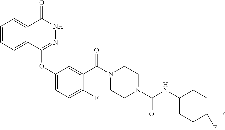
C1=CC=C2C(=C1)C(=O)NN=C2OC1=CC=C(F)C(C(N2CCN(C(NC3CCC(F)(F)CC3)=O)CC2)=O)=C1
